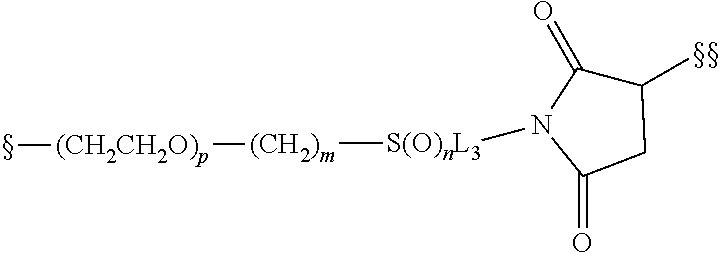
C1(C)C(=O)N([S(O)nL3][(CH2)m][(CH2CH2O)p]C)C(=O)C1
